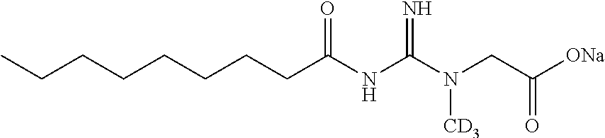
CCCCCCCCC(NC(N(CC([ONa])=O)[CD3])=N)=O
